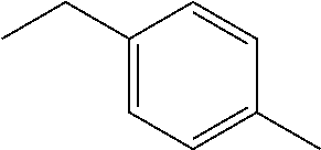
C1(CC)=CC=C(C)C=C1
